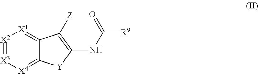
[X2]1=[X3][X4]=C2C(=[X1]1)C([Z])=C(NC([R9])=O)[Y]2
